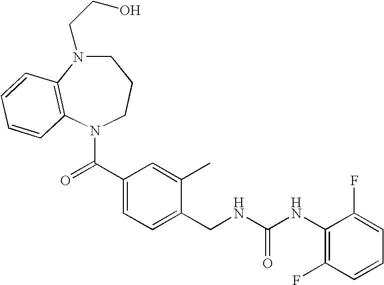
C1N(CCO)C2=C(N(C(C3=CC=C(CNC(NC4=C(F)C=CC=C4F)=O)C(C)=C3)=O)CC1)C=CC=C2
